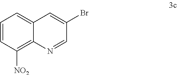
C1=CC([NO2])=C2C(=C1)C=C(Br)C=N2
